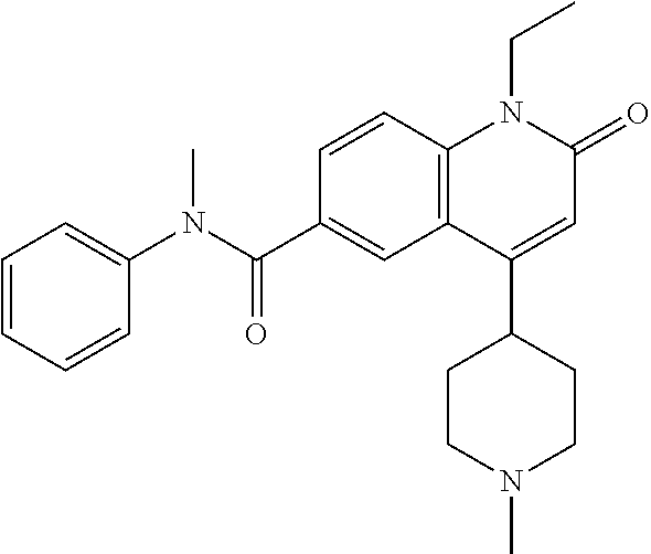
C1(N(C(C2=CC3=C(C=C2)N(CC)C(=O)C=C3C2CCN(C)CC2)=O)C)=CC=CC=C1
